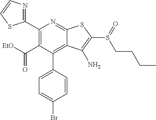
C1(C2=C(C([EtO])=O)C(C3=CC=C(Br)C=C3)=C3C(=N2)SC(S(CCCC)=O)=C3N)=NC=CS1
